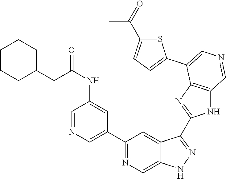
C1(C2=CN=CC(NC(CC3CCCCC3)=O)=C2)=NC=C2C(=C1)C(C1=NC3=C(N1)C=NC=C3C1=CC=C(C(=O)C)S1)=NN2
